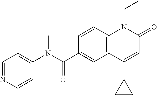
C1(N(C(C2=CC3=C(C=C2)N(CC)C(=O)C=C3C2CC2)=O)C)=CC=NC=C1
